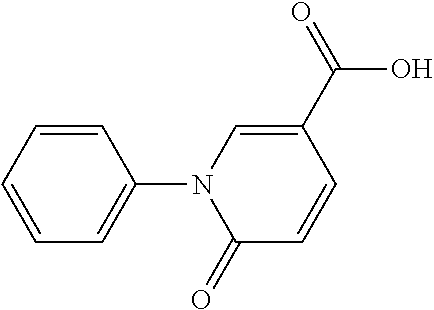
C1=CC=CC=C1N1C(=O)C=CC(C(O)=O)=C1
